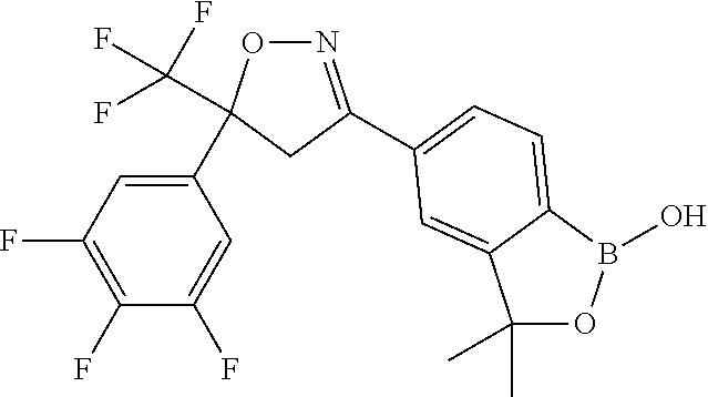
N1=C(C2=CC=C3B(O)OC(C)(C)C3=C2)CC(C2=CC(F)=C(F)C(F)=C2)(C(F)(F)F)O1
